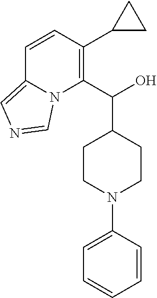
C1=CC(C2CC2)=C(C(O)C2CCN(C3=CC=CC=C3)CC2)N2C1=CN=C2
